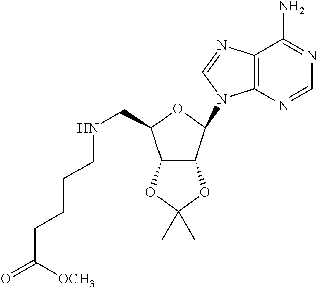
N(CC1C2C(C(N3C4=C(C(N)=NC=N4)N=C3)O1)OC(C)(C)O2)CCCCC(=O)[OCH3]
